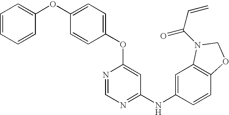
O(C1=CC(NC2=CC3=C(C=C2)OCN3C(=O)C=C)=NC=N1)C1=CC=C(OC2=CC=CC=C2)C=C1
